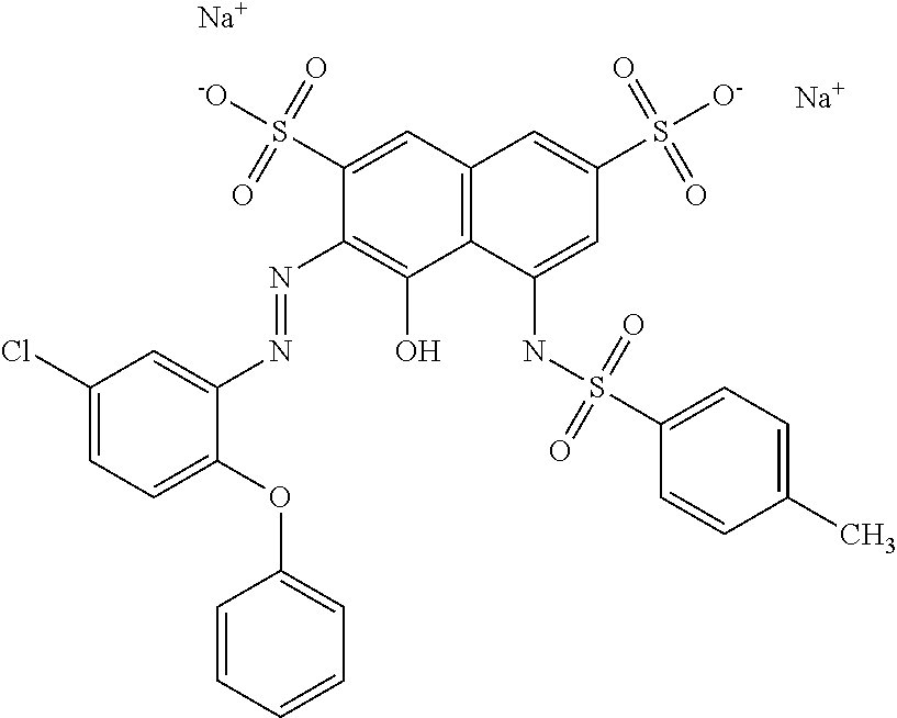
C1(Cl)=CC=C(OC2=CC=CC=C2)C(N=NC2=C(O)C3=C(C=C2S([-O])(=O)=O)C=C(S([O-])(=O)=O)C=C3NS(C2=CC=C(C)C=C2)(=O)=O)=C1.[Na].[Na]
